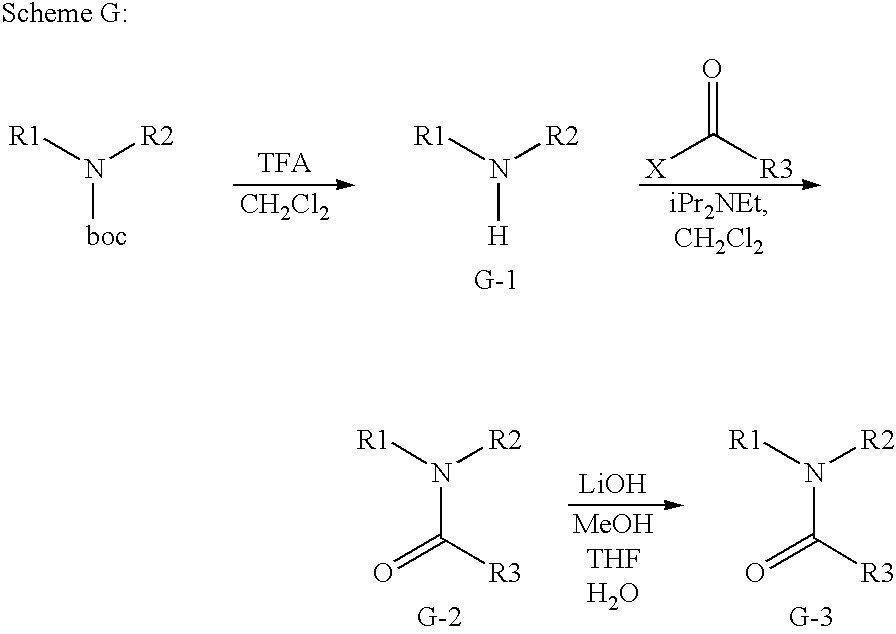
O=C([R3])[X].[CH2Cl2].N([H])([R1])[R2].N([boc])([R1])[R2].N(C([R3])=O)([R1])[R2].N(C([R3])=O)([R1])[R2].[LiOH]
